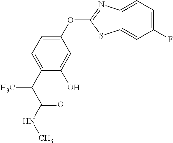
C1(O)=CC(OC2=NC3=CC=C(F)C=C3S2)=CC=C1C(C(NC)=O)C
